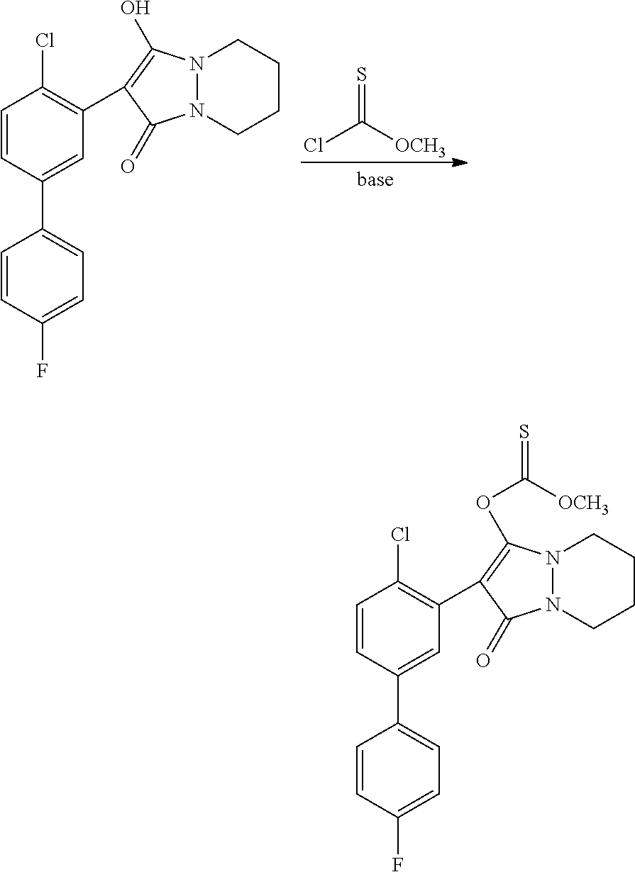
C1(C2=CC=C(F)C=C2)=CC(C2=C(O)N3N(CCCC3)C2=O)=C(Cl)C=C1.S=C([OCH3])Cl.C1(C2=CC=C(F)C=C2)=CC(C2=C(OC(=S)[OCH3])N3N(CCCC3)C2=O)=C(Cl)C=C1
